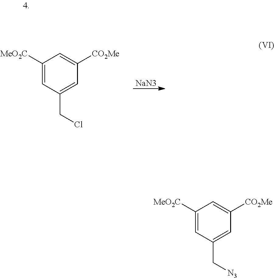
[NaN3].C1([MeO2C])=CC(CCl)=CC([CO2Me])=C1.C1([MeO2C])=CC(C[N3])=CC([CO2Me])=C1
